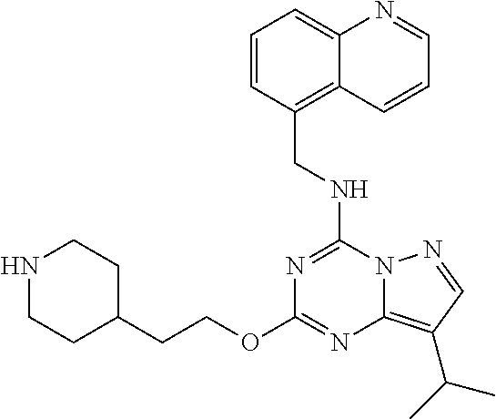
C(NC1=NC(OCCC2CCNCC2)=NC2=C(C(C)C)C=NN12)C1=C2C(=CC=C1)N=CC=C2
